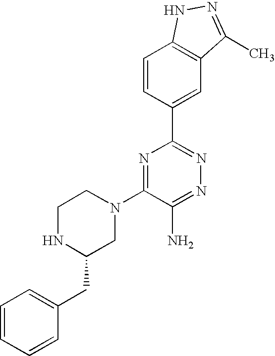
C1=CC(C2=NN=C(N)C(N3CCNC(CC4=CC=CC=C4)C3)=N2)=CC2=C1NN=C2C
